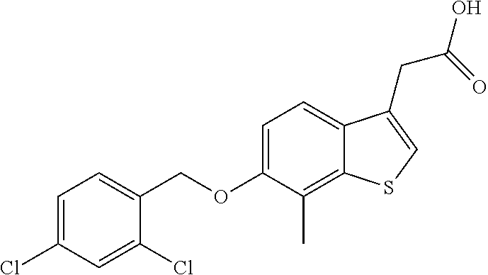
C(OC1=CC=C2C(=C1C)SC=C2CC(O)=O)C1=CC=C(Cl)C=C1Cl
